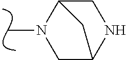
C1C2NCC(C2)N1C
